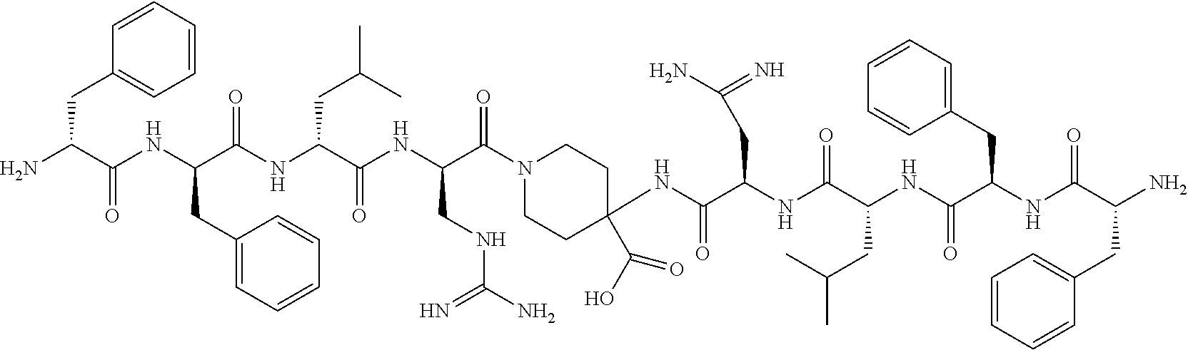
NC(C(NC(C(NC(C(NC(C(N1CCC(NC(C(NC(C(NC(C(NC(C(N)CC2=CC=CC=C2)=O)CC2=CC=CC=C2)=O)CC(C)C)=O)CC(N)=N)=O)(C(=O)O)CC1)=O)CNC(N)=N)=O)CC(C)C)=O)CC1=CC=CC=C1)=O)CC1=CC=CC=C1
